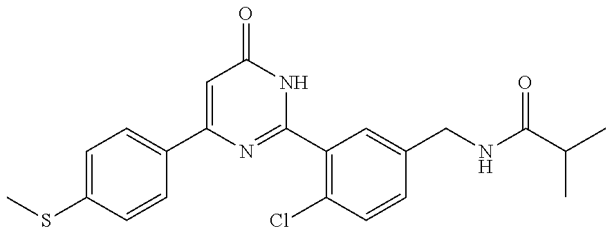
C1(C2=CC=C(SC)C=C2)=CC(=O)NC(C2=C(Cl)C=CC(CNC(C(C)C)=O)=C2)=N1
